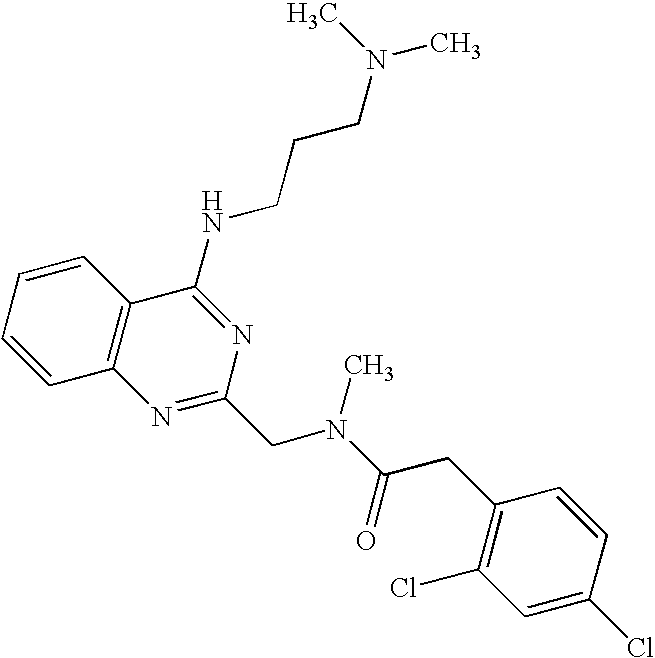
C1=CC=CC2=C1N=C(CN(C(=O)CC1=C(Cl)C=C(Cl)C=C1)C)N=C2NCCCN(C)C
